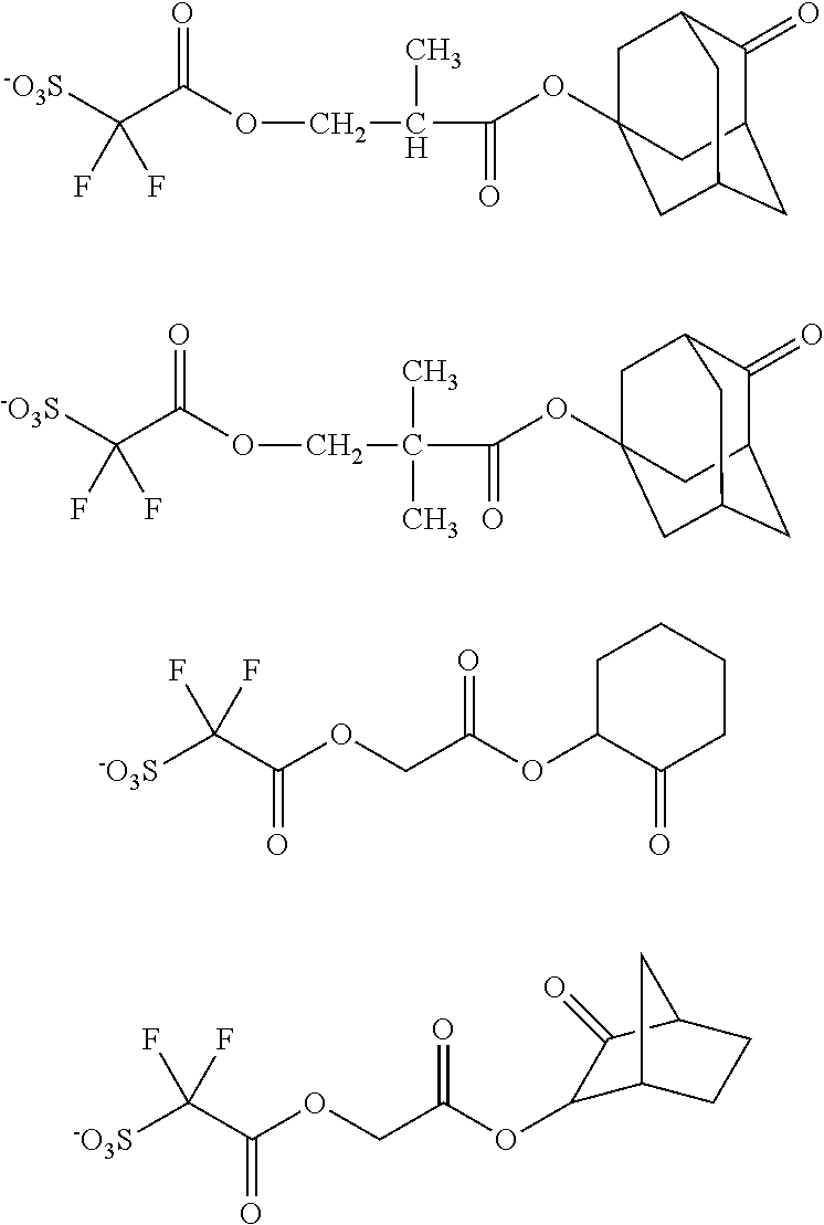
[-O3S]C(C(OCC(C(OC12CC3C(=O)C(CC(C1)C3)C2)=O)C)=O)(F)F.[-O3S]C(C(OCC(C(OC12CC3C(=O)C(CC(C1)C3)C2)=O)(C)C)=O)(F)F.[-O3S]C(C(OCC(OC1C(=O)CCCC1)=O)=O)(F)F.[-O3S]C(C(OCC(OC1C2CCC(C1=O)C2)=O)=O)(F)F
